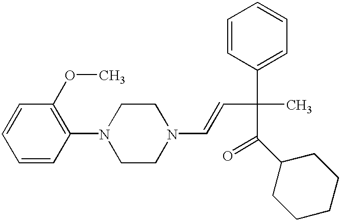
C1=CC(OC)=C(N2CCN(C=CC(C3=CC=CC=C3)(C(C3CCCCC3)=O)C)CC2)C=C1
